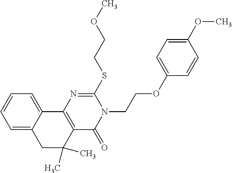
C1=C2C(=CC=C1)C1=C(C(C)(C)C2)C(=O)N(CCOC2=CC=C(OC)C=C2)C(SCCOC)=N1
